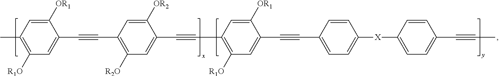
C1([OR1])=CC(C)=C([R1O])C=C1C#CC1=C([R2O])C=C(C#CC2=C([R1O])C=C(C#CC3=CC=C([X]C4=CC=C(C#CC)C=C4)C=C3)C([OR1])=C2)C([OR2])=C1
